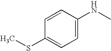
C1=CC(SC)=CC=C1NC
